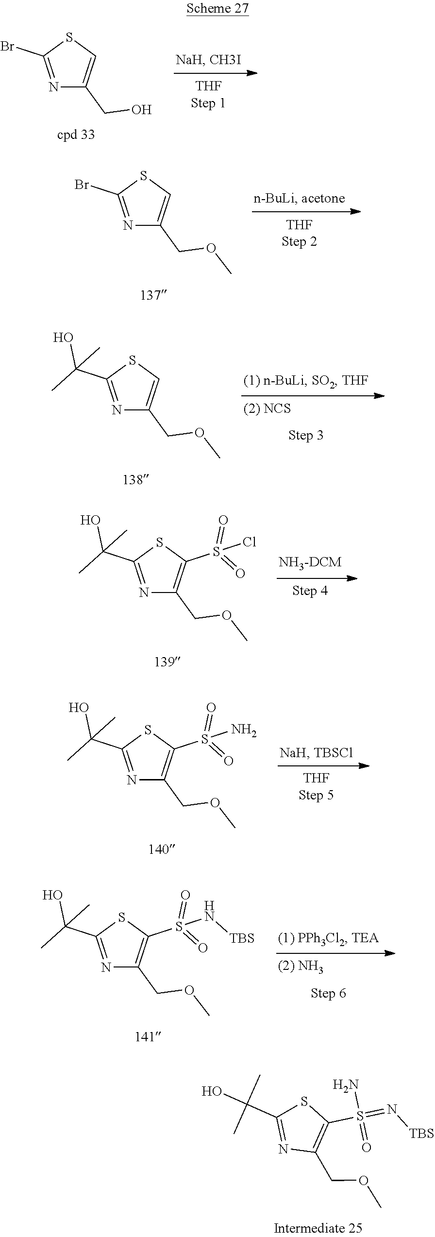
N1=C(Br)SC=C1CO.N1=C(Br)SC=C1COC.N1=C(C(C)(O)C)SC=C1COC.N1=C(C(C)(O)C)SC(S(=O)(=O)Cl)=C1COC.N1=C(C(C)(O)C)SC(S(=O)(=O)N)=C1COC.N1=C(C(C)(O)C)SC(S(=O)(=O)N[TBS])=C1COC.N1=C(C(O)(C)C)SC(S(=N[TBS])(N)=O)=C1COC
